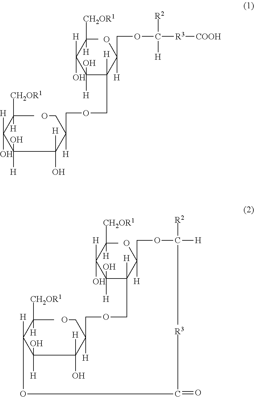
C(C(O)(COC([R3][COOH])([R2])[H])[H])([H])(C(C(O)([H])C([H])([CH2OR1])C)(O)[H])COCC(C([H])(C(C(C([H])([CH2OR1])C)(O)[H])(O)[H])O)(CO)[H].C1([H])(C(C(O)([H])C([H])([CH2OR1])C)(O)[H])C(O)([H])COC([H])([R2])[R3]C(=O)OC(C([H])([CH2OR1])C)([H])C(O)([H])C([H])(O)C(CO)([H])COC1
